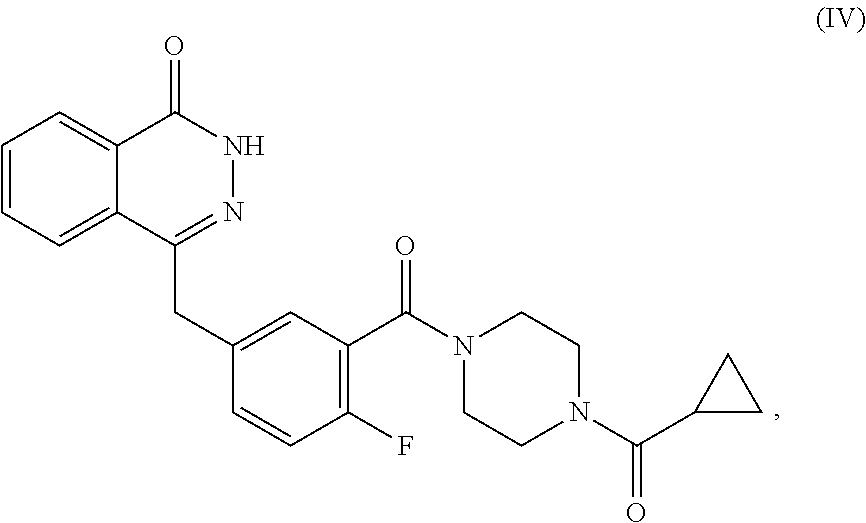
C1=CC=C2C(=C1)C(=O)NN=C2CC1=CC(C(N2CCN(C(=O)C3CC3)CC2)=O)=C(F)C=C1
